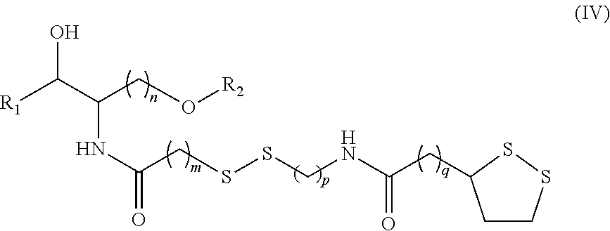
C(C(NC(C([R1])O)CO[R2])=O)SSCNC(CC1CCSS1)=O
